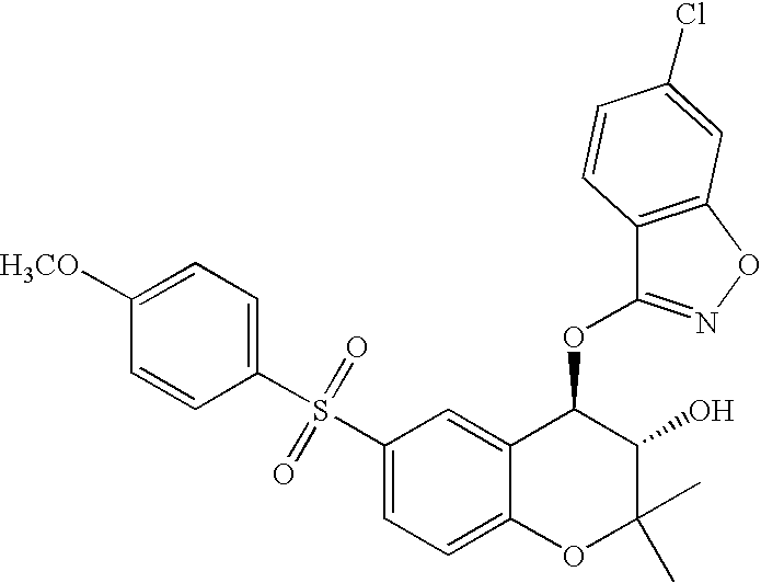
C1(S(=O)(=O)C2=CC=C([H3CO])C=C2)=CC=C2C(=C1)C(OC1=NOC3=C1C=CC(Cl)=C3)C(O)C(C)(C)O2
